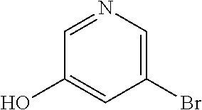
C1(O)=CC(Br)=CN=C1
